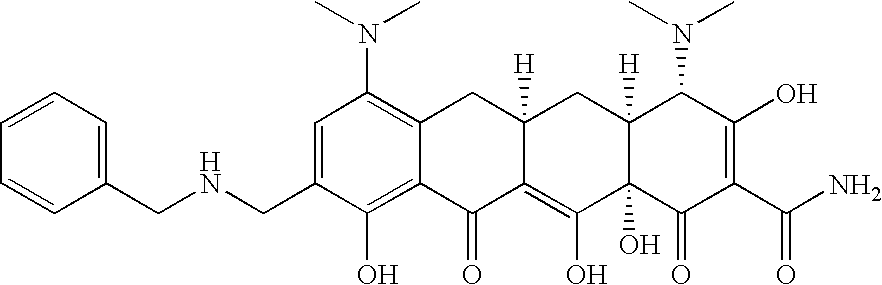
N(CC1=CC(N(C)C)=C2C(=C1O)C(=O)C1=C(O)C3(O)C([H])(CC1([H])C2)C(N(C)C)C(O)=C(C(N)=O)C3=O)CC1=CC=CC=C1
